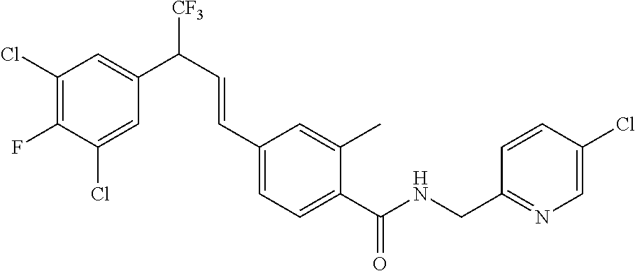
C1(Cl)=C(F)C(Cl)=CC(C(C=CC2=CC=C(C(NCC3=NC=C(Cl)C=C3)=O)C(C)=C2)[CF3])=C1
